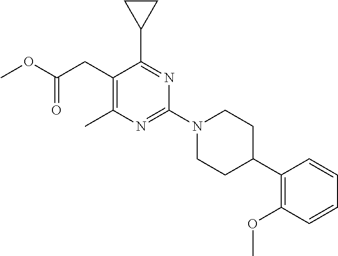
C1(C)=C(CC(OC)=O)C(C2CC2)=NC(N2CCC(C3=C(OC)C=CC=C3)CC2)=N1
